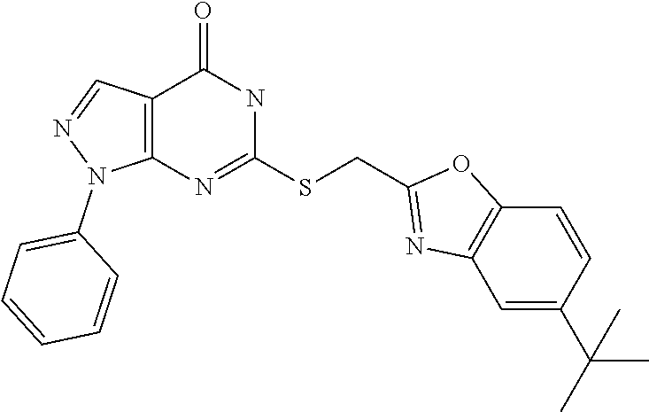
C12=C(N=C(SCC3=NC4=C(O3)C=CC(C(C)(C)C)=C4)NC1=O)N(C1=CC=CC=C1)N=C2
